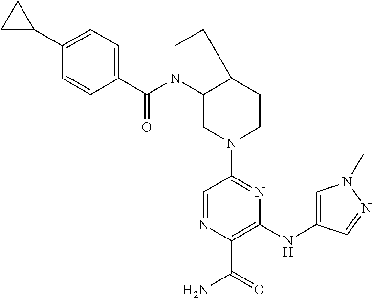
C1=NC(C(=O)N)=C(NC2=CN(C)N=C2)N=C1N1CCC2C(C1)N(C(C1=CC=C(C3CC3)C=C1)=O)CC2
